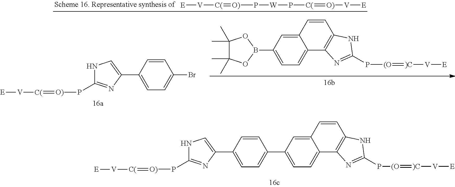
C1=CC(C2=CNC(P[O)]=[C(][V][E])=N2)=CC=C1C1=CC=C2C(=C1)C=CC1=C2N=C(P[(O]=[)C][V][E])N1.C1=C2C(=CC=C1B1OC(C)(C)C(C)(C)O1)C1=C(C=C2)NC(P[(O]=[)C][V][E])=N1.C1=CC(C2=CNC(P[O)]=[C(][V][E])=N2)=CC=C1Br.[E][V][C(]=[O)]P[W]P[C(]=[O)][V][E]
